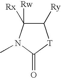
C1([Rw])([Rx])C([Ry])[T]C(=O)N1C
